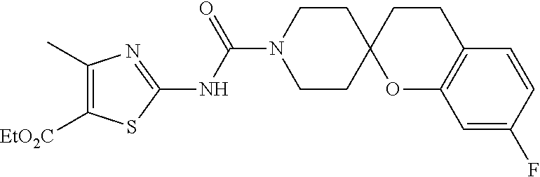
C1(C)=C([EtO2C])SC(NC(N2CCC3(CC2)OC2=C(CC3)C=CC(F)=C2)=O)=N1
